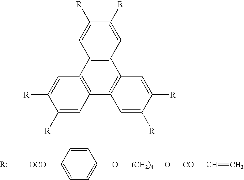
C[OCO]C1=CC=C(O[(CH2)4]O[CO]C=C)C=C1.C12=C(C3=C(C4=C1C=C([R])C([R])=C4)C=C([R])C([R])=C3)C=C([R])C([R])=C2
